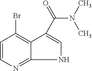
C1=CN=C2C(=C1Br)C(C(=O)N(C)C)=CN2
